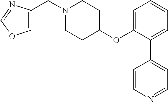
C1=C(CN2CCC(OC3=CC=CC=C3C3=CC=NC=C3)CC2)N=CO1
